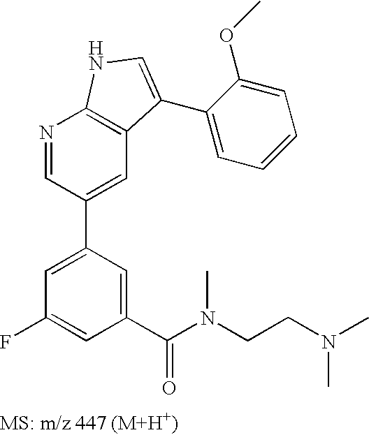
N1=CC(C2=CC(F)=CC(C(N(CCN(C)C)C)=O)=C2)=CC2=C1NC=C2C1=CC=CC=C1OC
